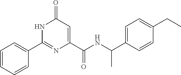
C1(=O)C=C(C(NC(C2=CC=C(CC)C=C2)C)=O)N=C(C2=CC=CC=C2)N1
